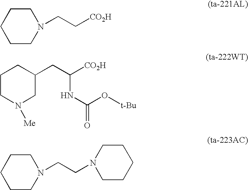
C1CN(CC[CO2H])CCC1.C(C([CO2H])NC(=O)O[t-Bu])C1CN([Me])CCC1.C1CN(CCN2CCCCC2)CCC1
